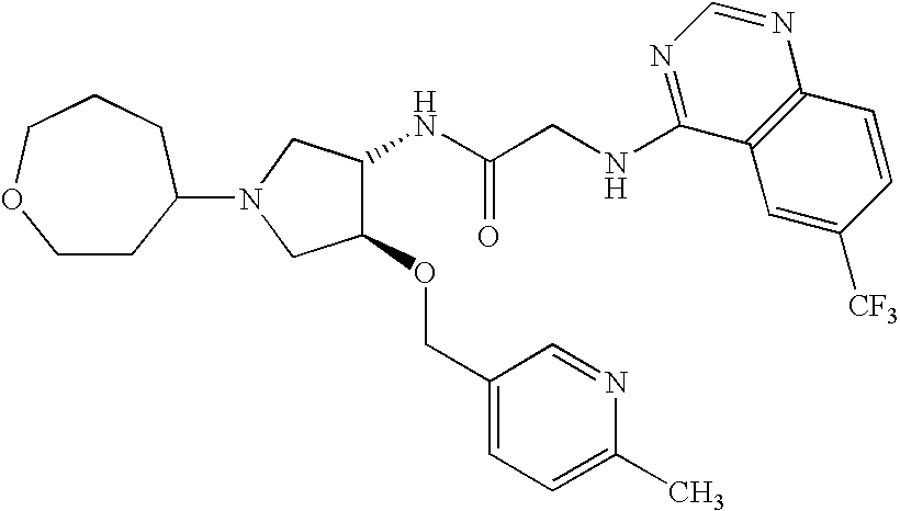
C(C(NC1C(OCC2=CC=C(C)N=C2)CN(C2CCOCCC2)C1)=O)NC1=NC=NC2=C1C=C([CF3])C=C2
